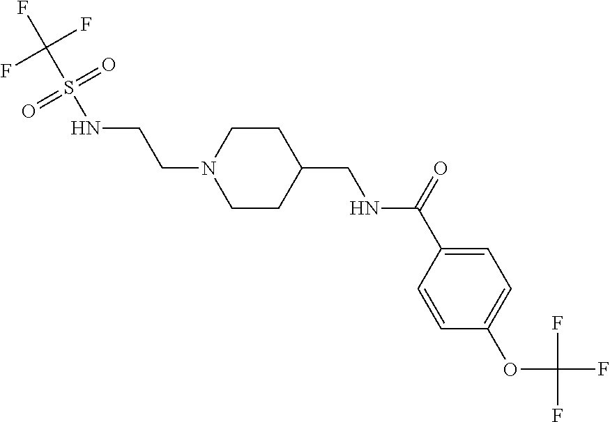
FC(F)(S(NCCN1CCC(CNC(C2=CC=C(OC(F)(F)F)C=C2)=O)CC1)(=O)=O)F
